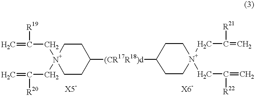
C(C[N+]1(CC([R20])=C)CCC([(CR17R18)d]C2CC[N+](CC([R21])=C)(CC([R22])=C)CC2)CC1)([R19])=C
